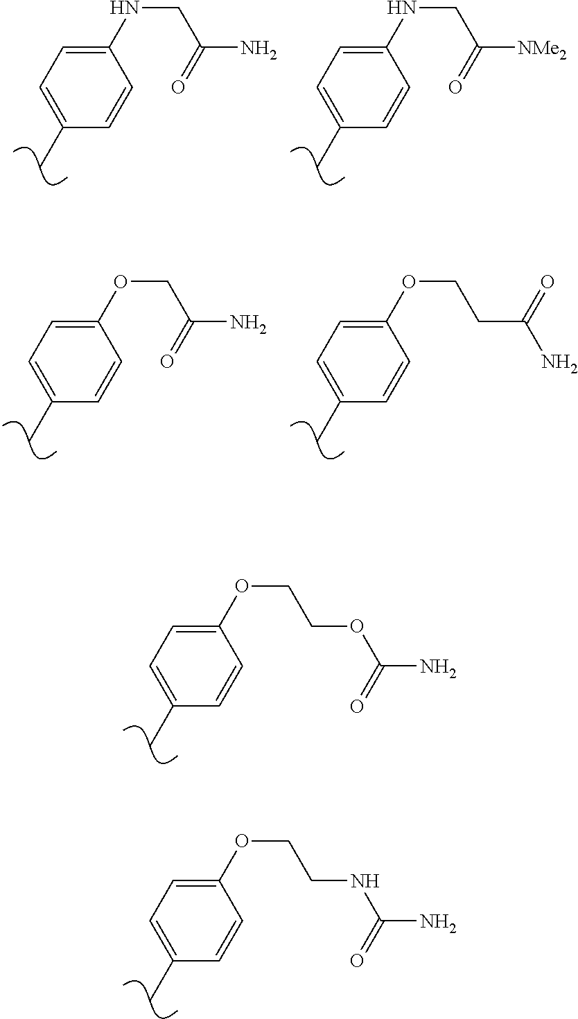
C1=C(OCCOC(N)=O)C=CC(C)=C1.C1=C(OCCNC(N)=O)C=CC(C)=C1.C1=C(NCC(=O)N)C=CC(C)=C1.C1=C(NCC(=O)[NMe2])C=CC(C)=C1.C1=C(OCC(=O)N)C=CC(C)=C1.C1=C(OCCC(N)=O)C=CC(C)=C1
